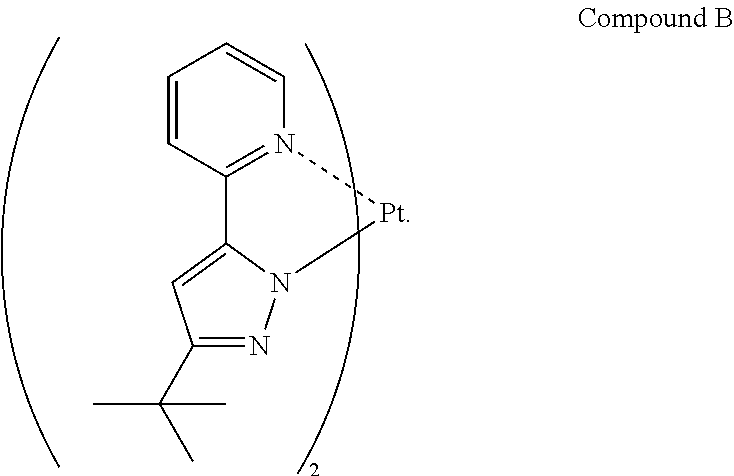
C1=CC2=N(C=C1)[Pt]N1N=C(C(C)(C)C)C=C21
